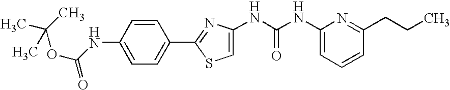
C1=CC(NC(=O)OC(C)(C)C)=CC=C1C1=NC(NC(NC2=CC=CC(CCC)=N2)=O)=CS1
